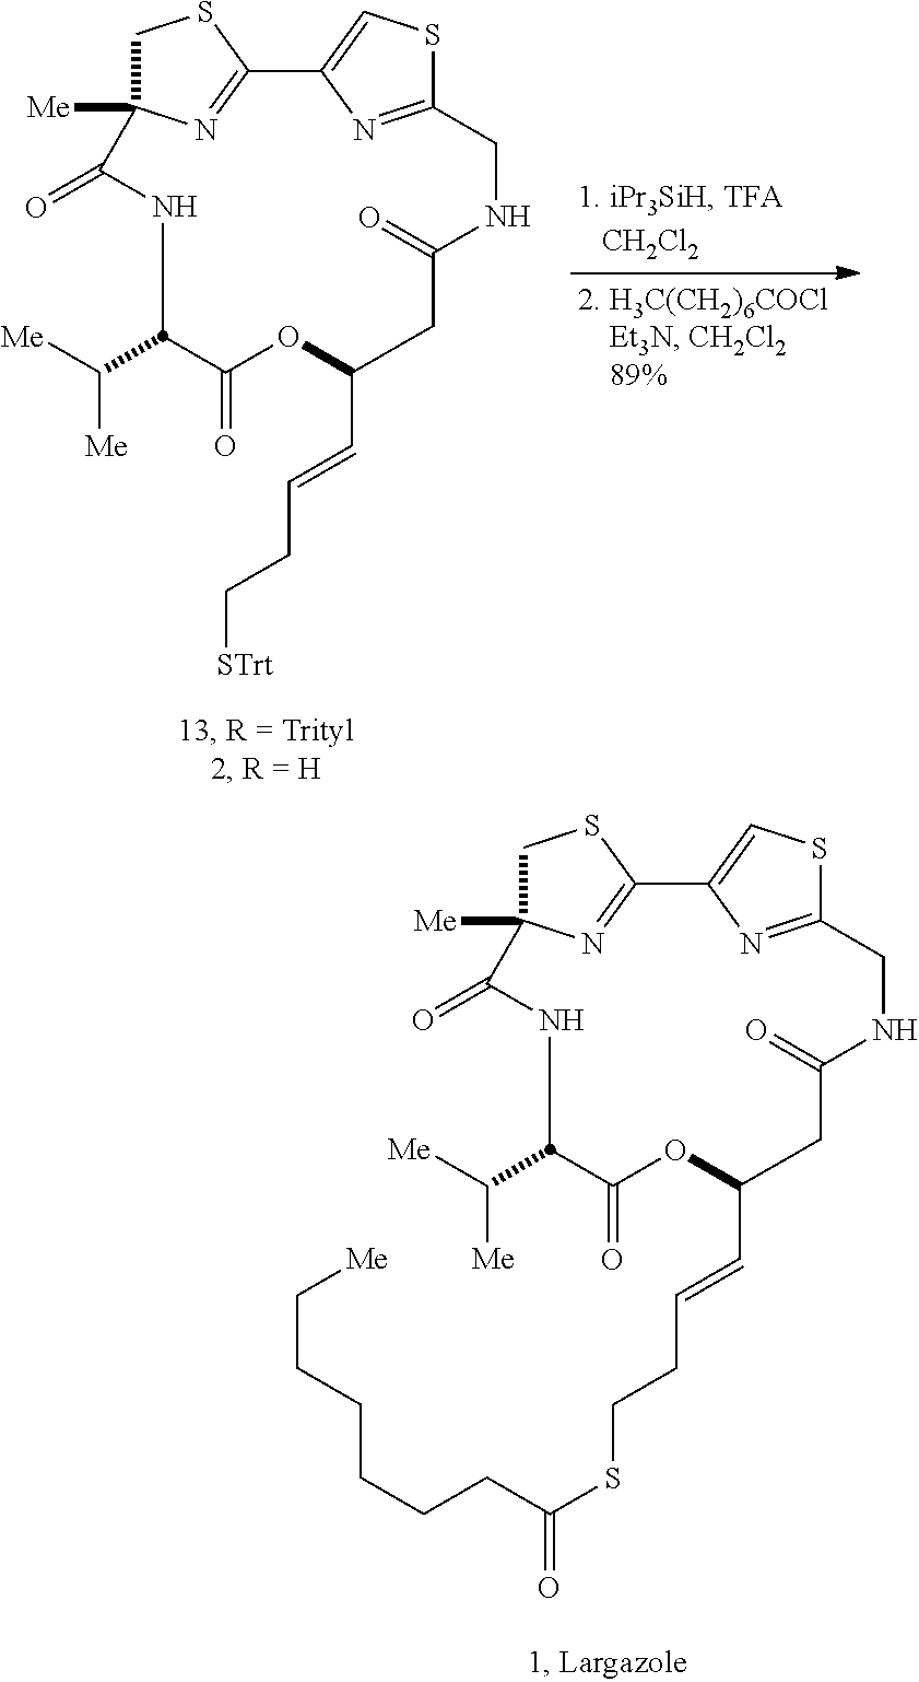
[Me]C12CSC(=N1)C1=CSC(=N1)CNC(=O)CC(C=CCC[STrt])OC(=O)C(C([Me])[Me])NC2=O.[Me]C12CSC(=N1)C1=CSC(=N1)CNC(=O)CC(C=CCCSC(CCCCCC[Me])=O)OC(=O)C(C([Me])[Me])NC2=O
